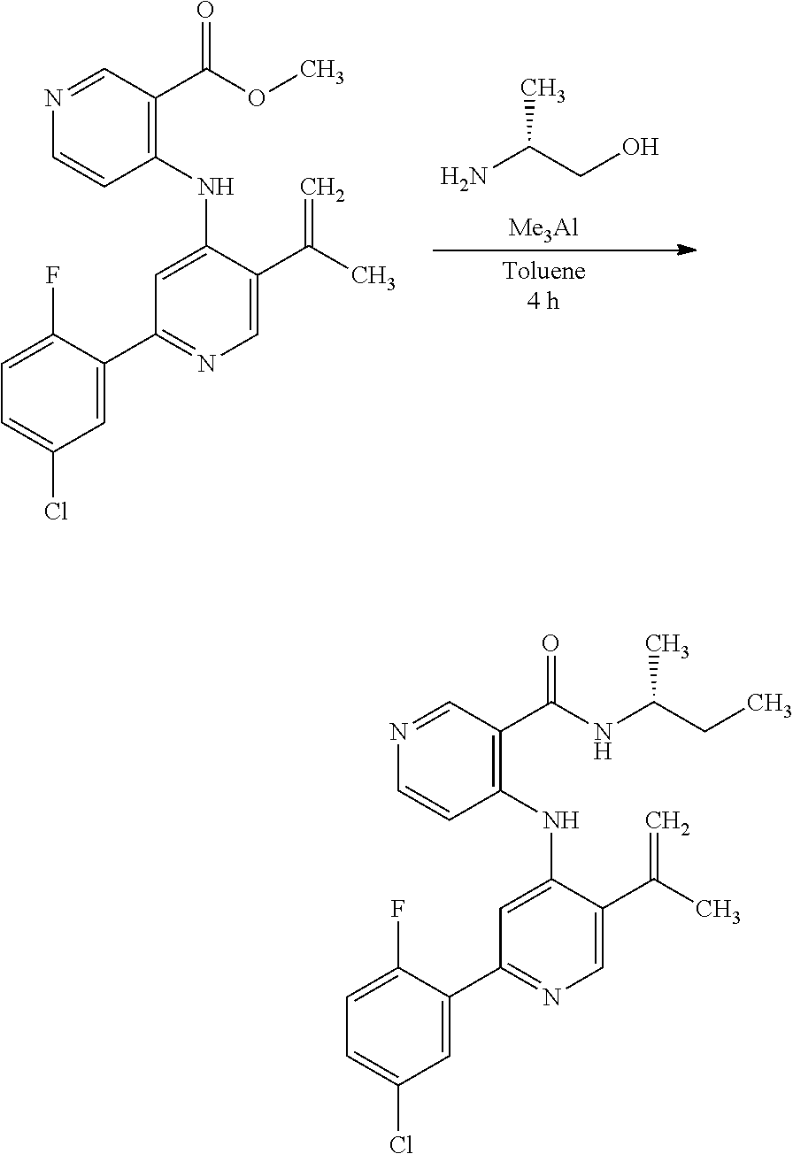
C1=C(F)C(C2=NC=C(C(C)=C)C(NC3=C(C(OC)=O)C=NC=C3)=C2)=CC(Cl)=C1.CC(CO)N.[Me3Al].C1=C(F)C(C2=NC=C(C(C)=C)C(NC3=C(C(NC(CC)C)=O)C=NC=C3)=C2)=CC(Cl)=C1
